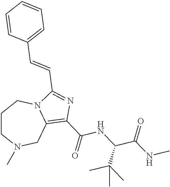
C1CN(C)CC2=C(C(=O)NC(C(NC)=O)C(C)(C)C)N=C(C=CC3=CC=CC=C3)N2C1
